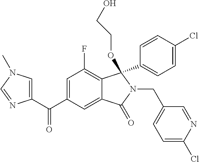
C1=C(C(=O)C2=CN(C)C=N2)C=C2C(=C1F)C(C1=CC=C(Cl)C=C1)(OCCO)N(CC1=CC=C(Cl)N=C1)C2=O
